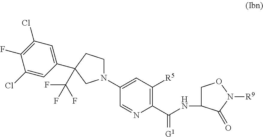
C(NC1CON([R9])C1=O)(C1=C([R5])C=C(N2CCC(C3=CC(Cl)=C(F)C(Cl)=C3)(C(F)(F)F)C2)C=N1)=[G1]
